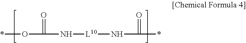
*OC(=O)N[L10]NC(=O)*
